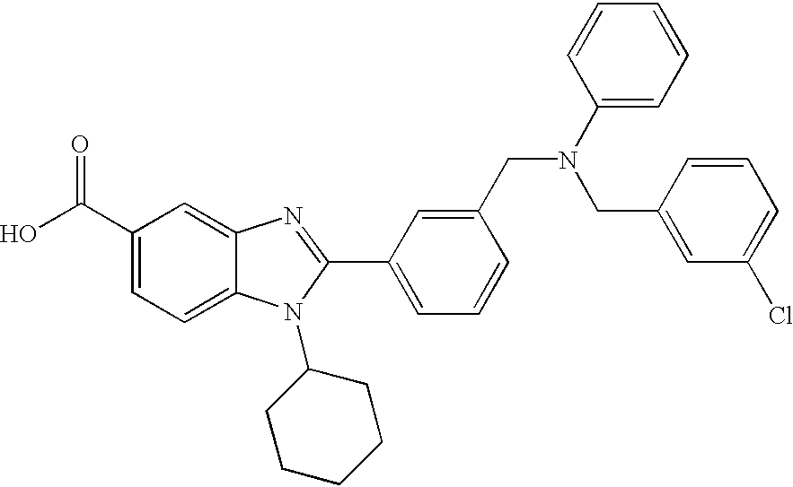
OC(C1=CC=C2C(=C1)N=C(C1=CC=CC(CN(C3=CC=CC=C3)CC3=CC(Cl)=CC=C3)=C1)N2C1CCCCC1)=O
